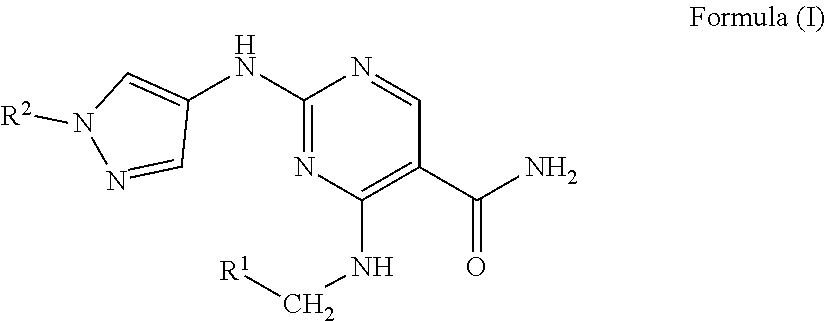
[R2]N1N=CC(NC2=NC(NC[R1])=C(C(=O)N)C=N2)=C1
